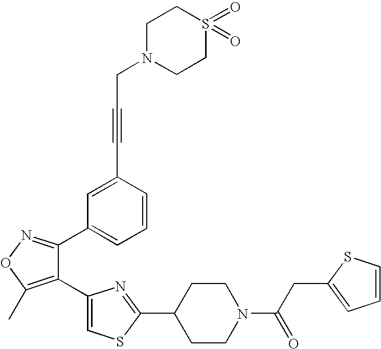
C1(C2=CSC(C3CCN(C(CC4=CC=CS4)=O)CC3)=N2)=C(C)ON=C1C1=CC=CC(C#CCN2CCS(=O)(=O)CC2)=C1
